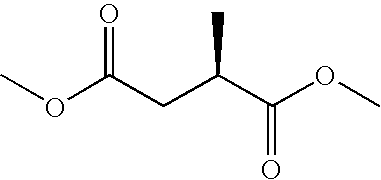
O(C(CC(C(OC)=O)C)=O)C
